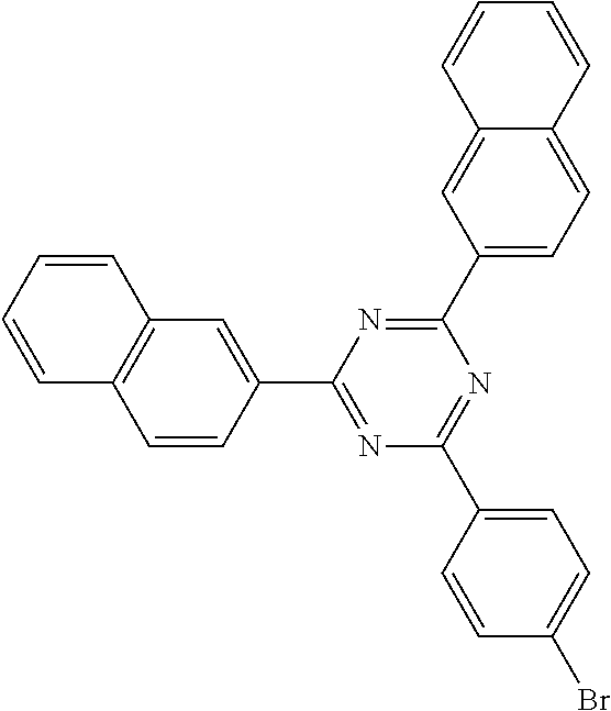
N1=C(C2=CC3=C(C=C2)C=CC=C3)N=C(C2=CC=C3C(=C2)C=CC=C3)N=C1C1=CC=C(Br)C=C1
